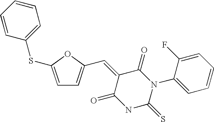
O=C1C(=CC2=CC=C(SC3=CC=CC=C3)O2)C(=O)NC(=S)N1C1=CC=CC=C1F
